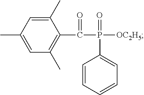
C1(C)=CC(C)=CC(C)=C1C(=O)P([OC2H5])(=O)C1=CC=CC=C1
